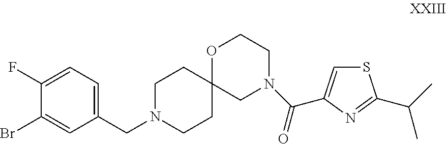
C1(F)=CC=C(CN2CCC3(CC2)CN(C(=O)C2=CSC(C(C)C)=N2)CCO3)C=C1Br
